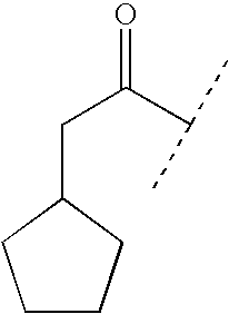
C(C(C(C)C)=O)C1CCCC1
